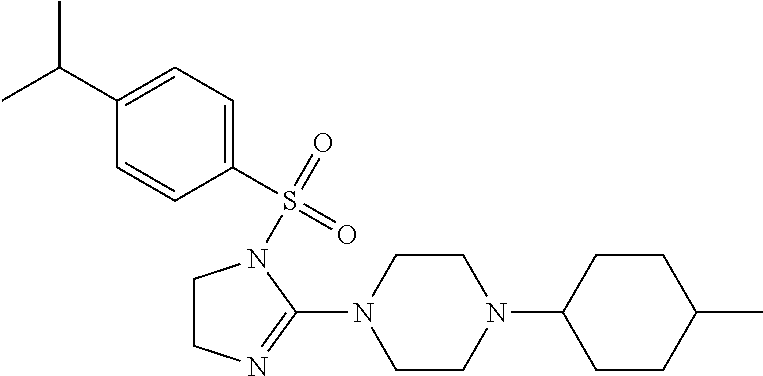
C1(C(C)C)=CC=C(S(=O)(=O)N2CCN=C2N2CCN(C3CCC(C)CC3)CC2)C=C1
